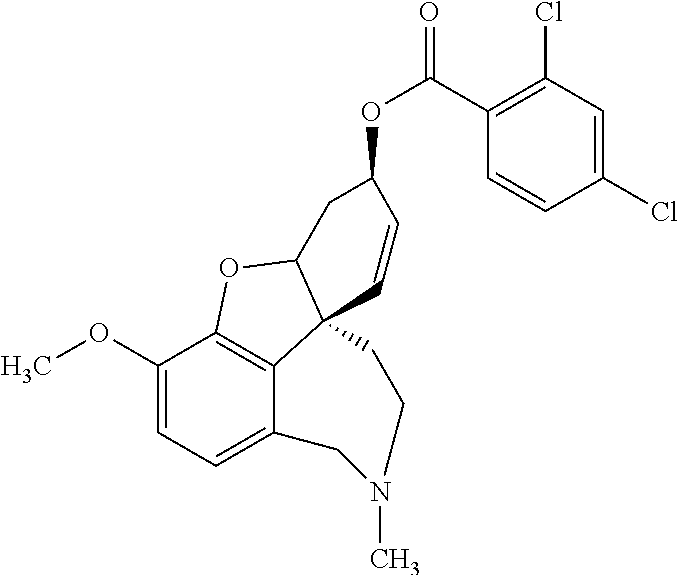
C1(OC)=CC=C2C3=C1OC1C3(C=CC(OC(=O)C3=C(Cl)C=C(Cl)C=C3)C1)CCN(C)C2
